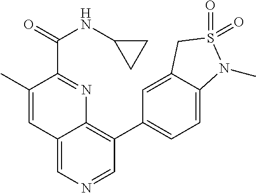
C1(C)=CC2=CN=CC(C3=CC=C4C(=C3)CS(=O)(=O)N4C)=C2N=C1C(NC1CC1)=O
